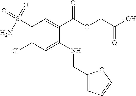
ClC1=C(S(=O)(N)=O)C=C(C(OCC(O)=O)=O)C(NCC2=CC=CO2)=C1
